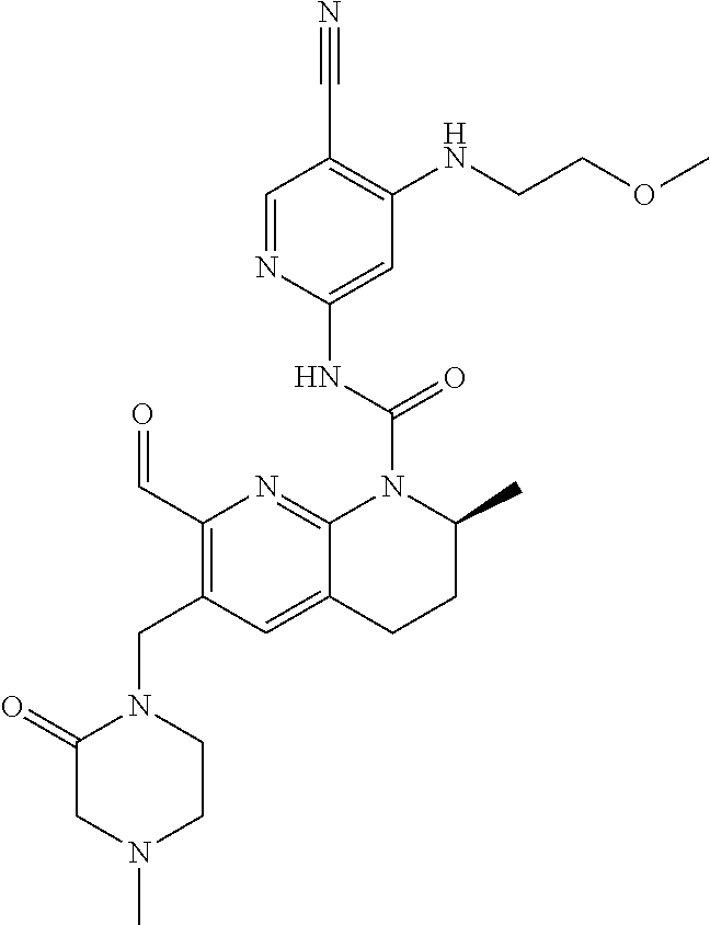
C1(=O)CN(C)CCN1CC1=C(C=O)N=C2C(=C1)CCC(C)N2C(NC1=CC(NCCOC)=C(C#N)C=N1)=O
